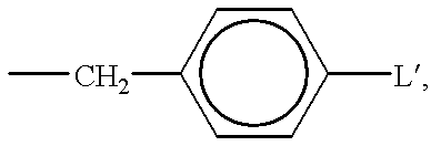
CCc1ccc([L])cc1
